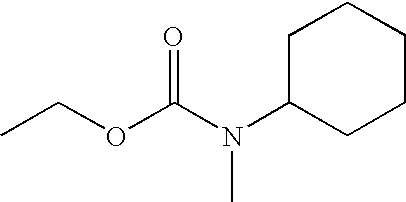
CCOC(N(C1CCCCC1)C)=O
